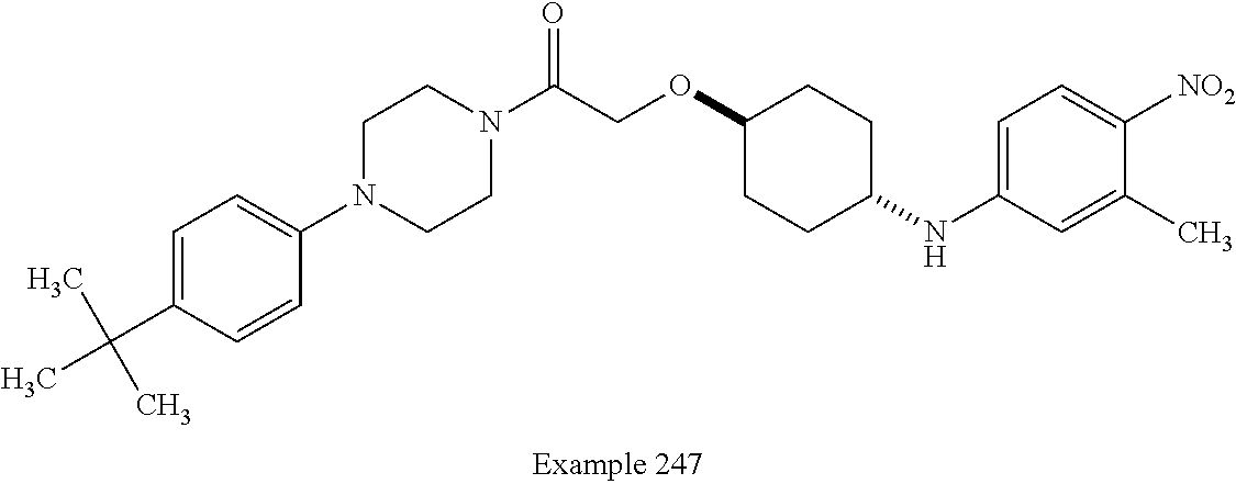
C1=C(C(C)(C)C)C=CC(N2CCN(C(COC3CCC(NC4=CC=C([NO2])C(C)=C4)CC3)=O)CC2)=C1
